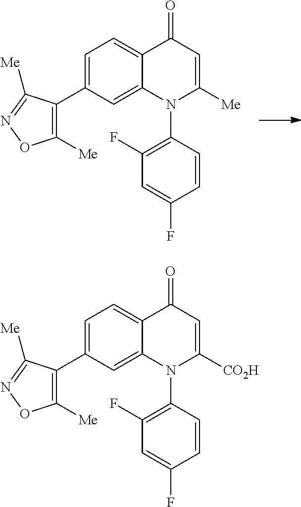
C12=CC(C3=C([Me])ON=C3[Me])=CC=C1C(=O)C=C([Me])N2C1=C(F)C=C(F)C=C1.C12=CC(C3=C([Me])ON=C3[Me])=CC=C1C(=O)C=C([CO2H])N2C1=C(F)C=C(F)C=C1
